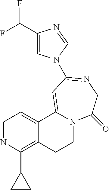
C1=NC(C2CC2)=C2C(=C1)C1=CC(N3C=C(C(F)F)N=C3)=NCC(=O)N1CC2
